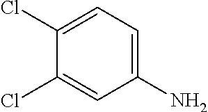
C1(Cl)=CC(N)=CC=C1Cl
